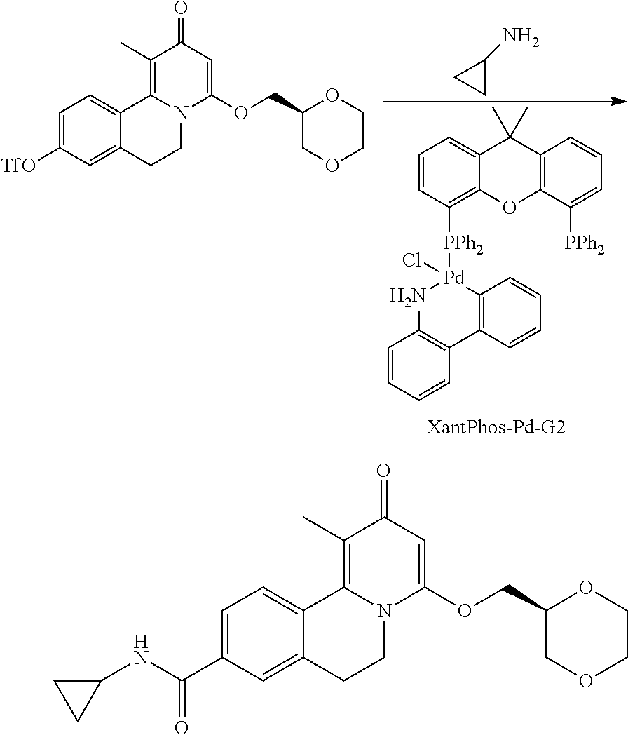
C12=CC=CC([PPh2][Pd]3(Cl)NC4=C(C5=C3C=CC=C5)C=CC=C4)=C1OC1=C(C2(C)C)C=CC=C1[PPh2].C1(N)CC1.C1=C([TfO])C=C2C(=C1)C1=C(C)C(=O)C=C(OCC3COCCO3)N1CC2.C1=C(C(NC2CC2)=O)C=C2C(=C1)C1=C(C)C(=O)C=C(OCC3COCCO3)N1CC2
